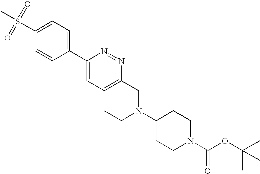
C1(S(C)(=O)=O)=CC=C(C2=CC=C(CN(C3CCN(C(OC(C)(C)C)=O)CC3)CC)N=N2)C=C1
